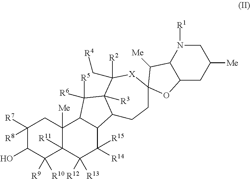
C1([R8])([R7])C(O)C([R9])([R10])C2([R11])C([Me])(C1)C1C(C([R14])([R15])C2([R12])[R13])C2C([R3])(C1([R5])[R6])C([R2])(C[R4])[X]C1(CC2)C([Me])C2N([R1])CC([Me])CC2O1
